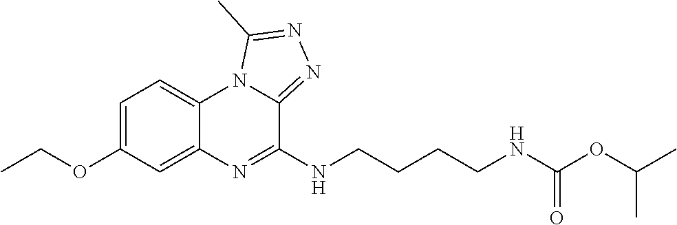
CCOC1=CC=C2C(=C1)N=C(NCCCCNC(OC(C)C)=O)C1=NN=C(C)N21
